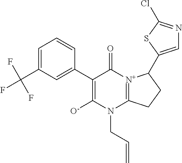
C1(C2=CC(C(F)(F)F)=CC=C2)=C([O-])N(CC=C)C2=[N+](C1=O)C(C1=CN=C(Cl)S1)CC2
